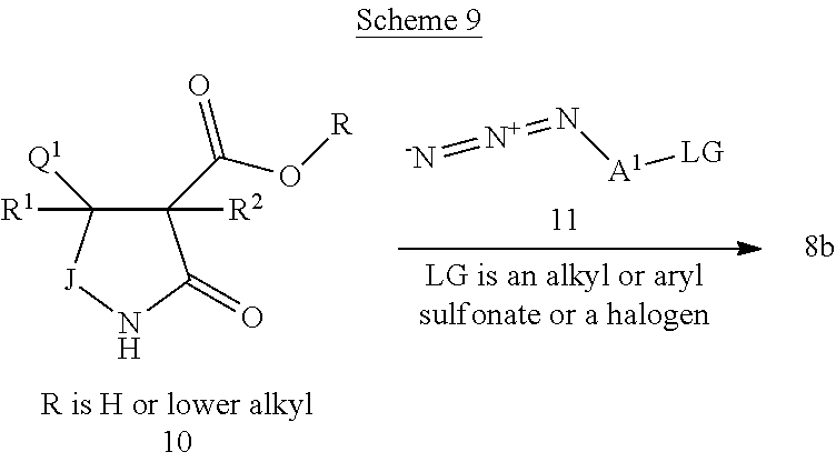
C1(C(O[R])=O)([R2])C([R1])([Q1])[J]NC1=O.[-N]=[N+]=N[A1][LG]
